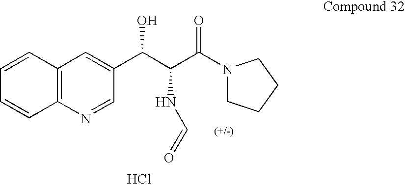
C12=C(N=CC(C(C(C(N3CCCC3)=O)NC=O)O)=C1)C=CC=C2.Cl
